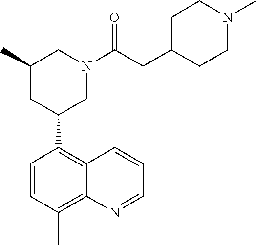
C1=CC2=C(C3CN(C(CC4CCN(C)CC4)=O)CC(C)C3)C=CC(C)=C2N=C1
